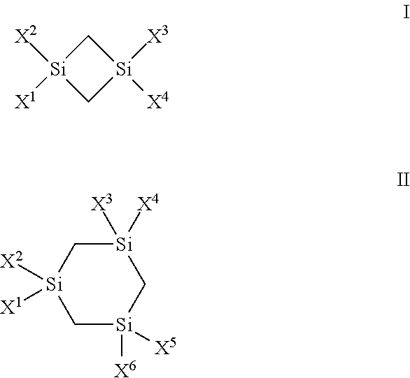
C1[Si]([X2])([X1])C[Si]1([X4])[X3].C1[Si]([X6])([X5])C[Si]([X3])([X4])C[Si]1([X2])[X1]
